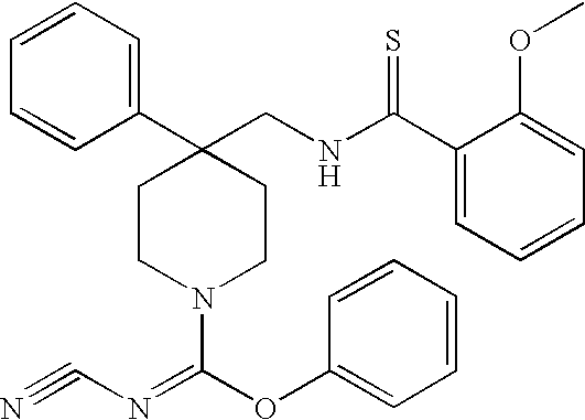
C1(CNC(C2=CC=CC=C2OC)=S)(C2=CC=CC=C2)CCN(C(OC2=CC=CC=C2)=NC#N)CC1
